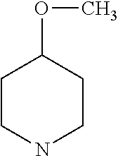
C1CNCCC1OC
